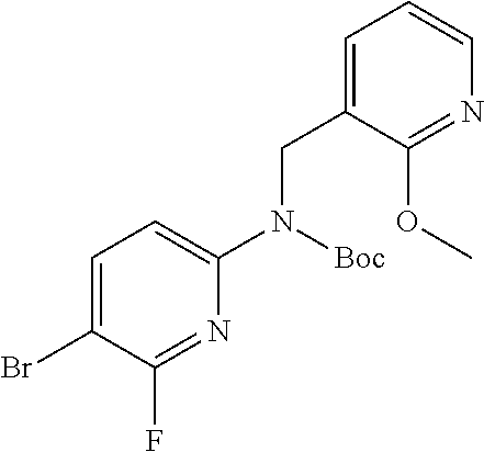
C1=C(Br)C(F)=NC(N(CC2=CC=CN=C2OC)[Boc])=C1
